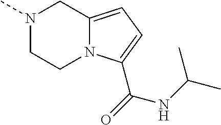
N1(C)CCN2C(=CC=C2C(=O)NC(C)C)C1
